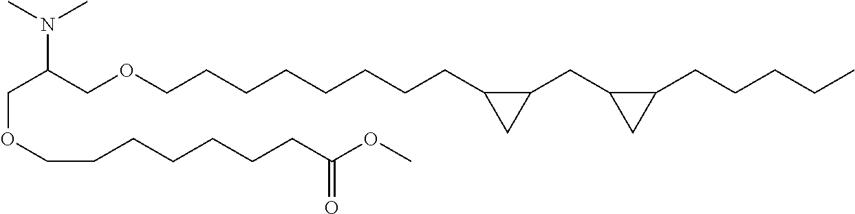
C(OCCCCCCCC(OC)=O)C(COCCCCCCCCC1C(CC2C(CCCCC)C2)C1)N(C)C
